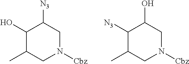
C1(O)C(C)CN([Cbz])CC1[N3].C1([N3])C(C)CN([Cbz])CC1O
